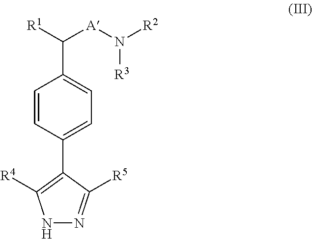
N1N=C([R5])C(C2=CC=C(C([R1])[A]N([R2])[R3])C=C2)=C1[R4]
